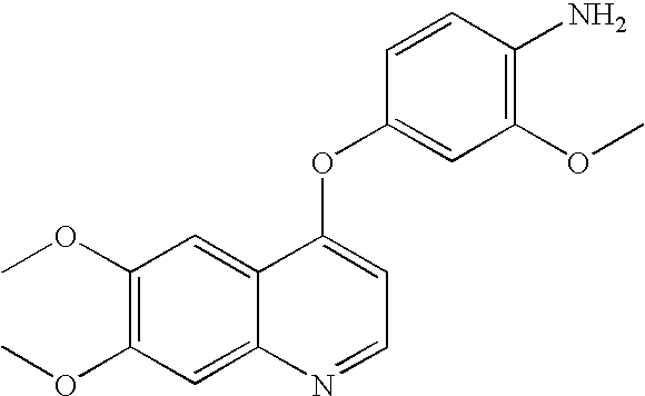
C1=CC(OC2=CC=NC3=CC(OC)=C(OC)C=C23)=CC(OC)=C1N
